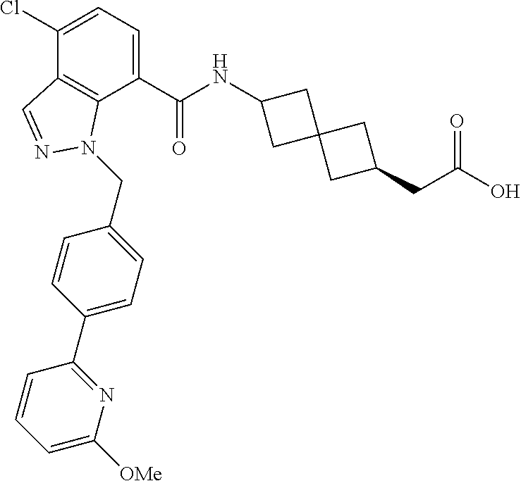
C1(Cl)=CC=C(C(NC2CC3(C2)CC(CC(O)=O)C3)=O)C2=C1C=NN2CC1=CC=C(C2=NC([OMe])=CC=C2)C=C1
